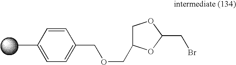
C1=CC(C)=CC=C1COCC1COC(CBr)O1
